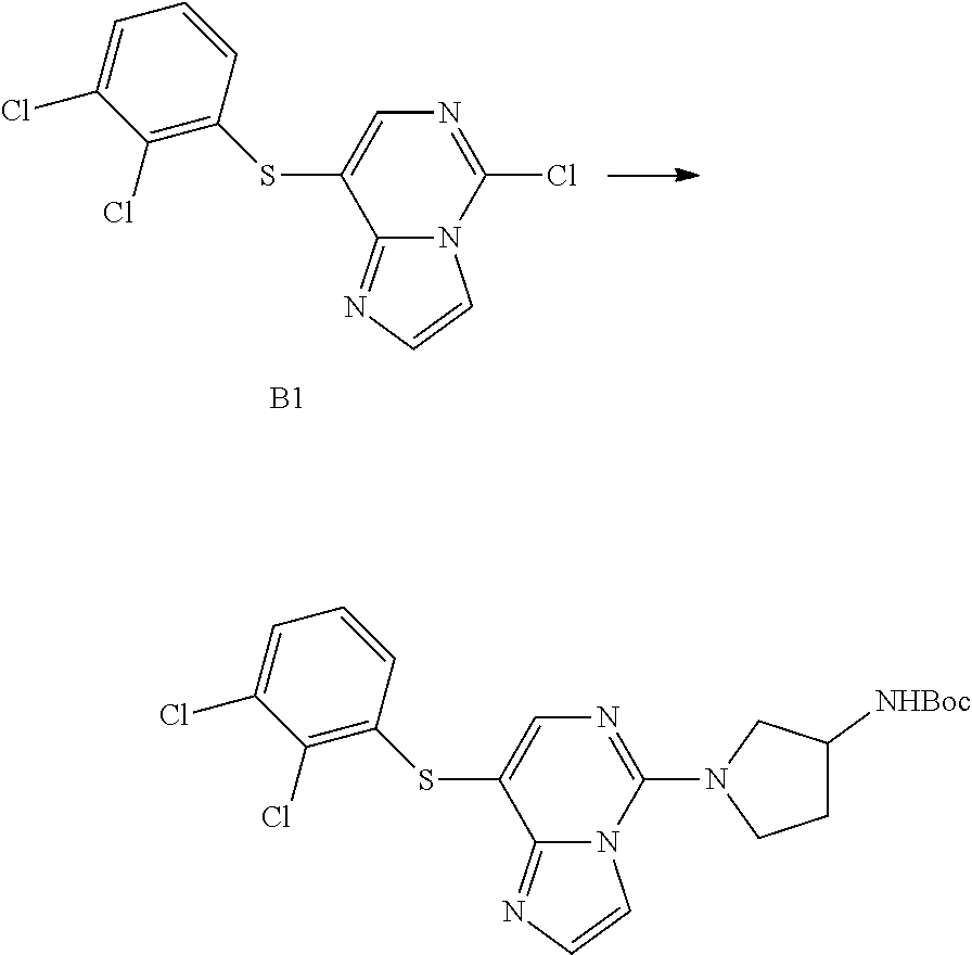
C12=NC=CN1C(Cl)=NC=C2SC1=C(Cl)C(Cl)=CC=C1.[B1].C12=NC=CN1C(N1CCC([NHBoc])C1)=NC=C2SC1=C(Cl)C(Cl)=CC=C1
